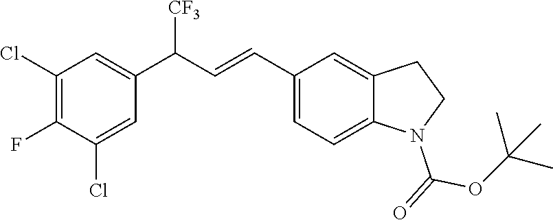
C1(C=CC(C2=CC(Cl)=C(F)C(Cl)=C2)[CF3])=CC=C2C(=C1)CCN2C(OC(C)(C)C)=O
